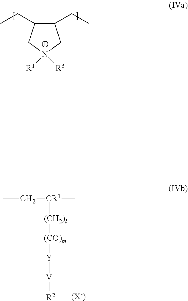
C1(CC)C(CC)C[N+]([R1])([R3])C1.CC[CR1](C)[(CH2)l][(CO)m][Y][V][R2].[(X-)]
